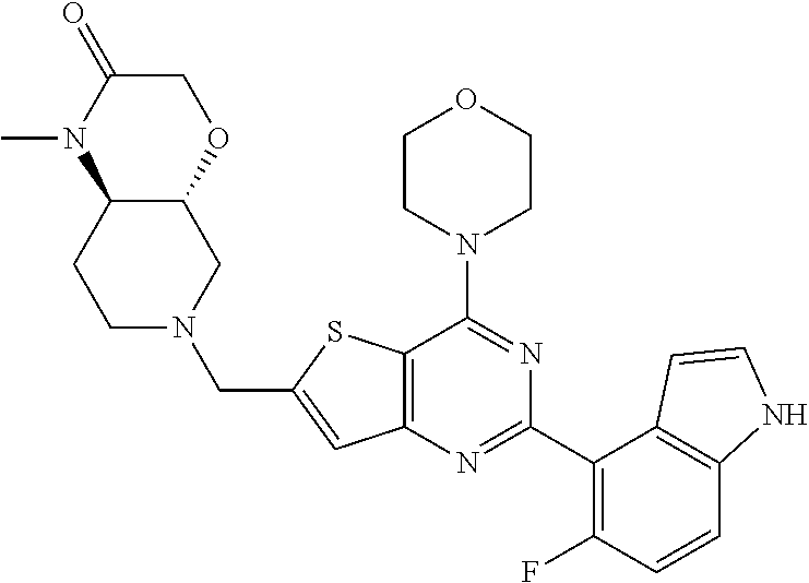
C12=C(N=C(C3=C(F)C=CC4=C3C=CN4)N=C1N1CCOCC1)C=C(CN1CC3C(CC1)N(C)C(=O)CO3)S2
